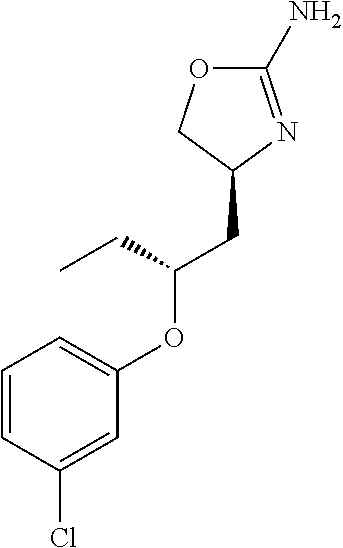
C1(N)=NC(CC(OC2=CC=CC(Cl)=C2)CC)CO1
